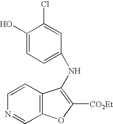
C1=CC2=C(C=N1)OC([CO2Et])=C2NC1=CC=C(O)C(Cl)=C1
